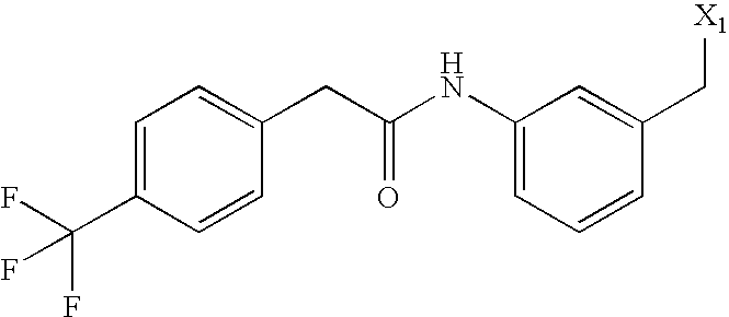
C1=C(C(F)(F)F)C=CC(CC(NC2=CC=CC(C[X1])=C2)=O)=C1
